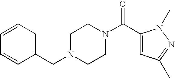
C(N1CCN(C(C2=CC(C)=NN2C)=O)CC1)C1=CC=CC=C1
